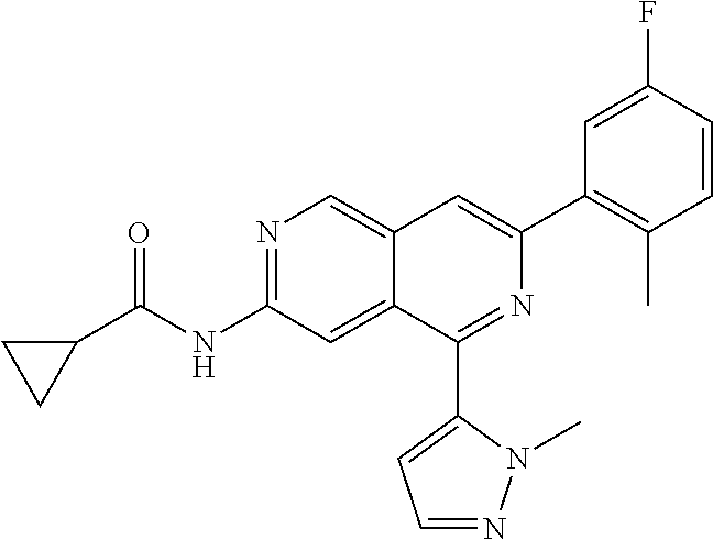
C1C(C(NC2=NC=C3C(=C2)C(C2=CC=NN2C)=NC(C2=C(C)C=CC(F)=C2)=C3)=O)C1
